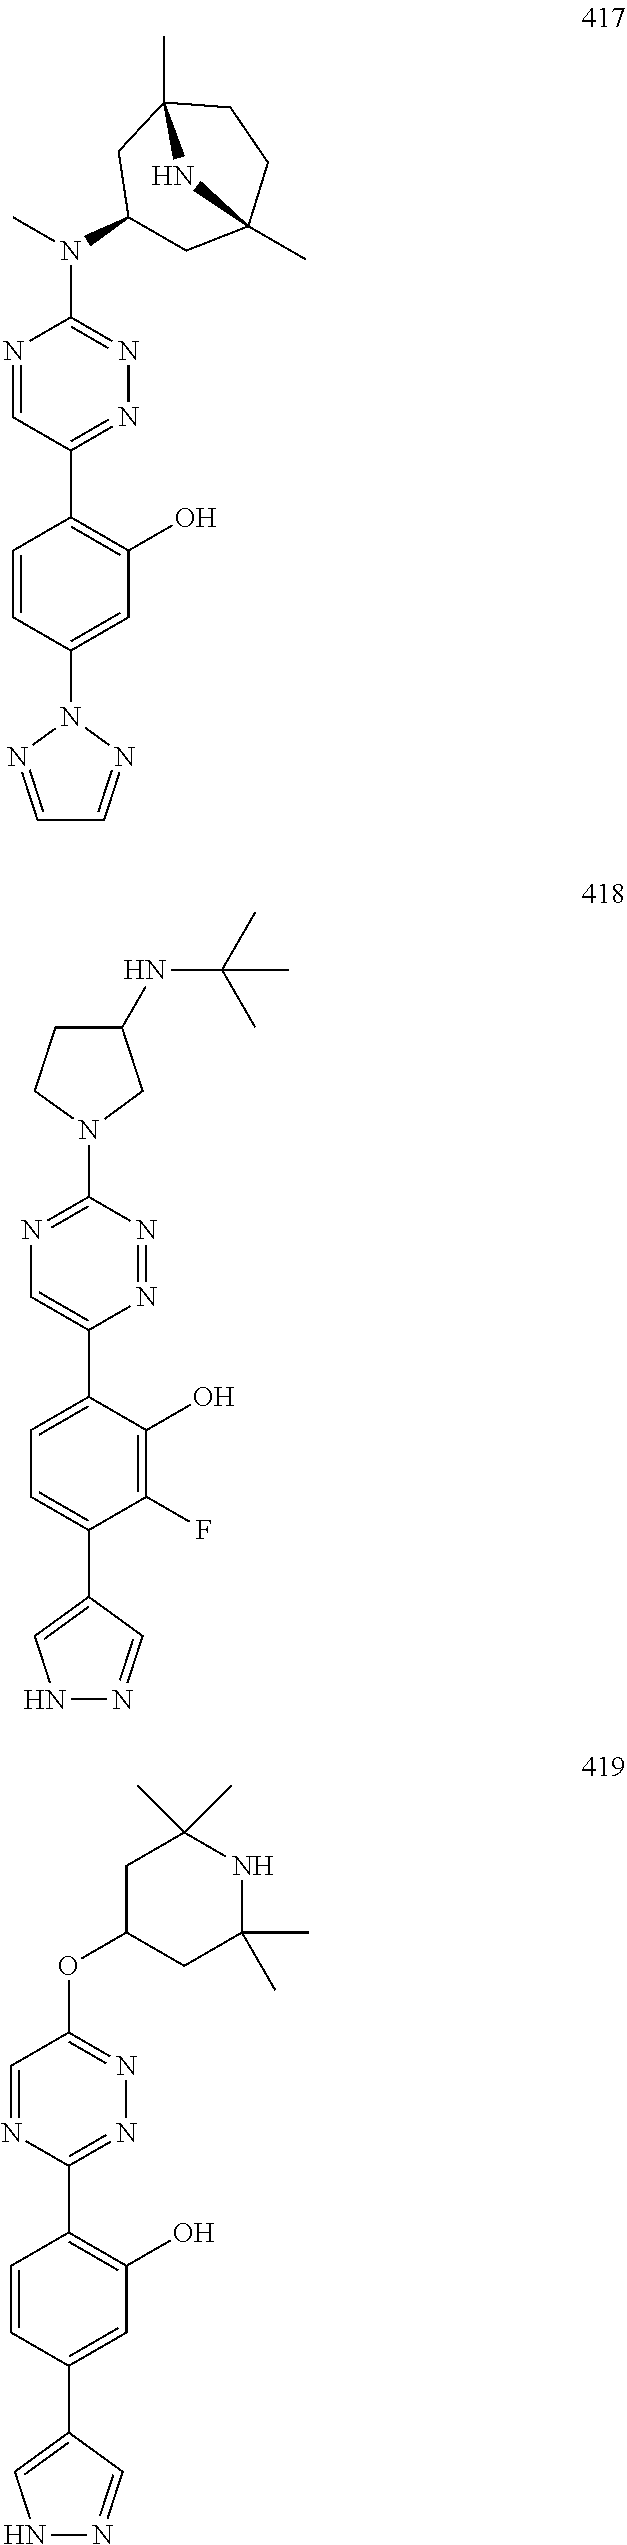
N1=C(C2=C(O)C=C(N3N=CC=N3)C=C2)C=NC(N(C2CC3(C)CCC(C)(C2)N3)C)=N1.N1=NC(N2CC(NC(C)(C)C)CC2)=NC=C1C1=CC=C(C2=CNN=C2)C(F)=C1O.N1=C(C2=C(O)C=C(C3=CNN=C3)C=C2)N=CC(OC2CC(C)(C)NC(C)(C)C2)=N1
